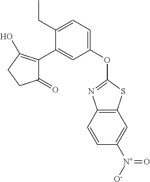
C1(=O)C(C2=CC(OC3=NC4=C(S3)C=C([N+]([O-])=O)C=C4)=CC=C2CC)=C(O)CC1
